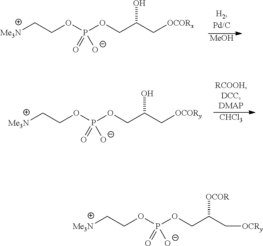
C(COP(OCC(C[OCORx])O)(=O)[O-])[Me3N].[MeOH].C(COP(OCC(C[OCORy])O)(=O)[O-])[Me3N].[CHCl3].C(COP(OCC(C[OCRy])[OCOR])(=O)[O-])[Me3N]
